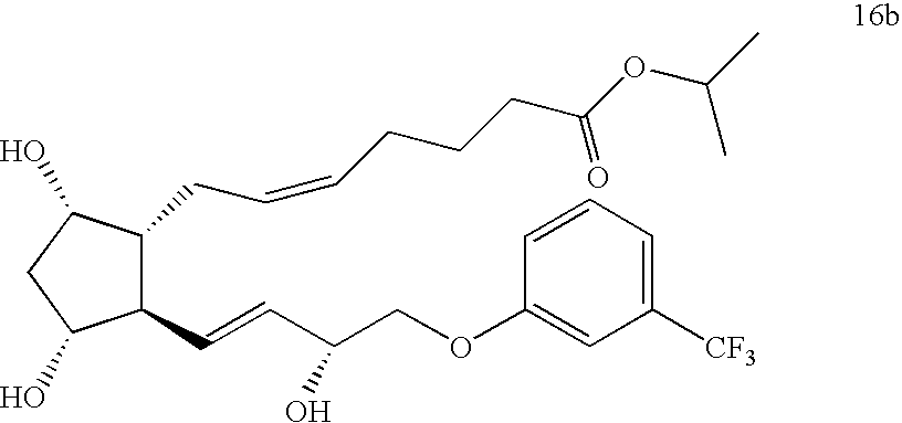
C1(C=CC(COC2=CC([CF3])=CC=C2)O)C(CC=CCCCC(OC(C)C)=O)C(O)CC1O
